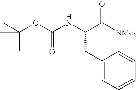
C(OC(NC(C([NMe2])=O)CC1=CC=CC=C1)=O)(C)(C)C
